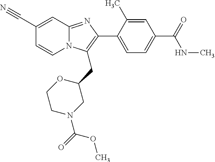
C1(C#N)=CC2=NC(C3=CC=C(C(=O)NC)C=C3C)=C(CC3OCCN(C(=O)OC)C3)N2C=C1
